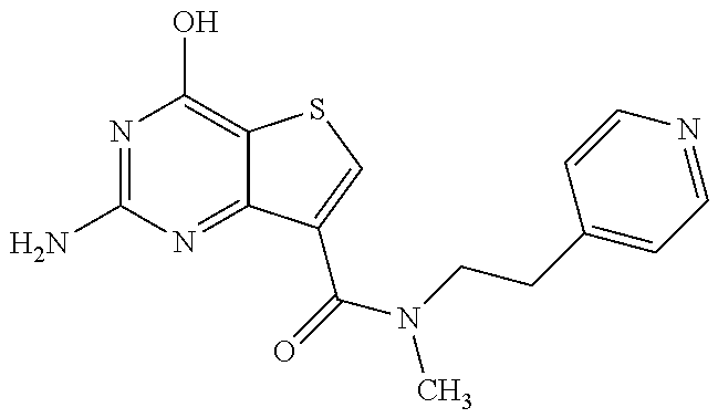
N1=C(N)N=C2C(=C1O)SC=C2C(=O)N(C)CCC1=CC=NC=C1
